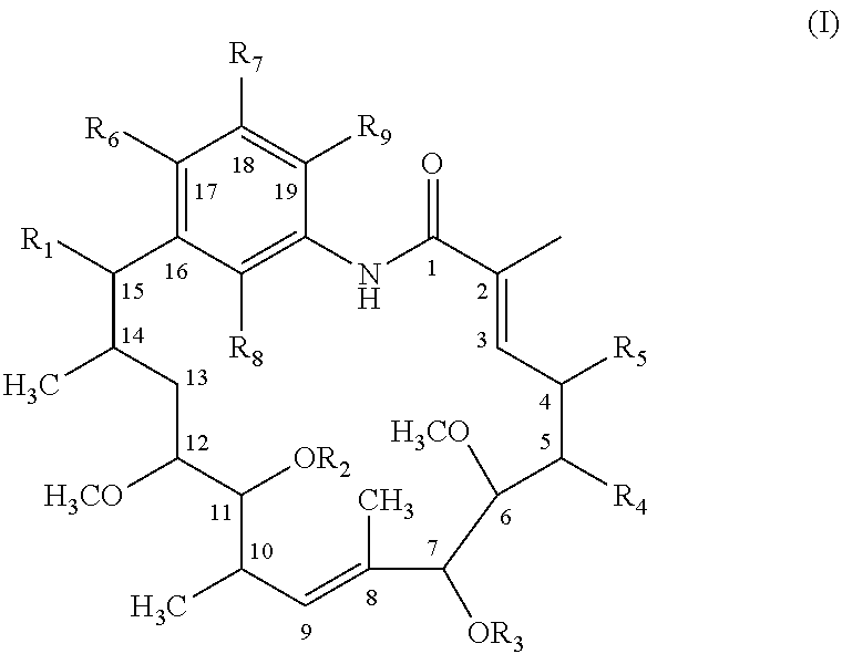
C1([R6])=C2C([R8])=C(C([R9])=C1[R7])NC(=O)C(C)=CC([R5])C([R4])C([H3CO])C([OR3])C(C)=CC(C)C([OR2])C([H3CO])CC(C)C2[R1]
